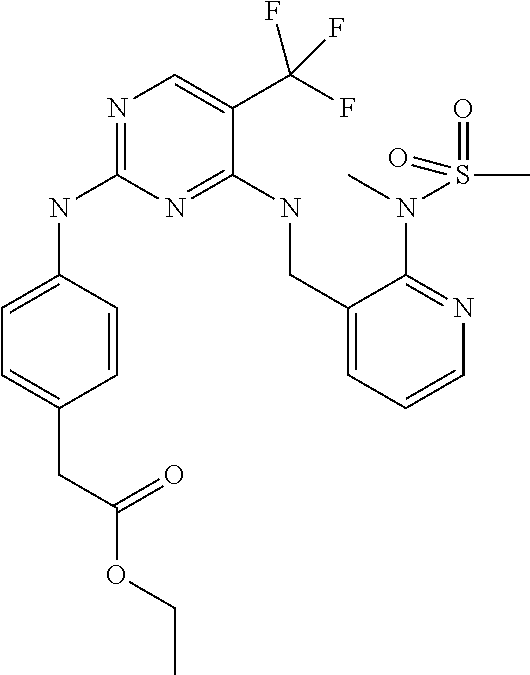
C1=C(NC2=NC=C(C(F)(F)F)C(NCC3=CC=CN=C3N(S(C)(=O)=O)C)=N2)C=CC(CC(OCC)=O)=C1
